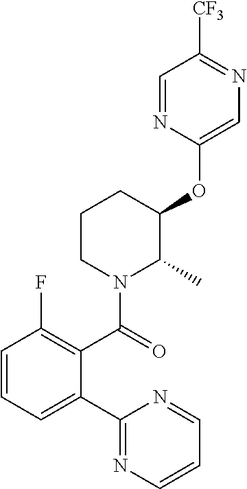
C1=CC=C(C2=NC=CC=N2)C(C(=O)N2C(C)C(OC3=CN=C([CF3])C=N3)CCC2)=C1F
